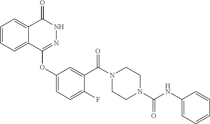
C1=CC=C2C(=C1)C(=O)NN=C2OC1=CC=C(F)C(C(N2CCN(C(NC3=CC=CC=C3)=O)CC2)=O)=C1
